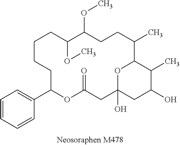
C1=CC=CC(C2OC(=O)CC3(O)OC(C(C)CCC(OC)C(OC)CCCC2)C(C)C(O)C3)=C1
